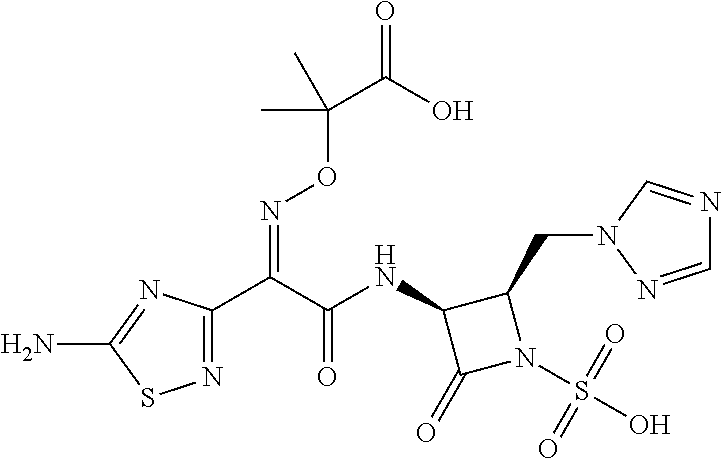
N1=C(C(C(NC2C(=O)N(S(O)(=O)=O)C2CN2N=CN=C2)=O)=NOC(C(=O)O)(C)C)N=C(N)S1
